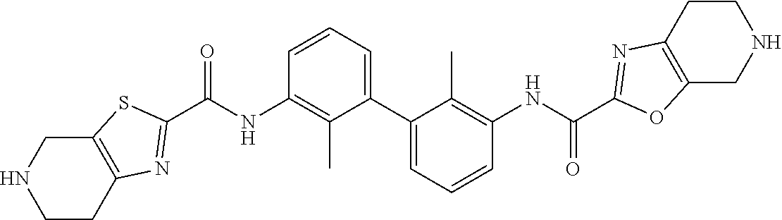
C1CC2=C(CN1)SC(C(NC1=C(C)C(C3=CC=CC(NC(=O)C4=NC5=C(CNCC5)O4)=C3C)=CC=C1)=O)=N2
